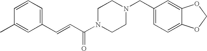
C1=CC=C(C=CC(=O)N2CCN(CC3=CC=C4C(=C3)OCO4)CC2)C=C1C
